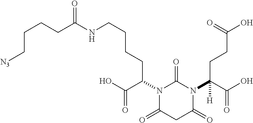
C(CCCC(N1C(=O)N(C(C(=O)O)(CCC(O)=O)[H])C(=O)CC1=O)C(O)=O)NC(CCCC[N3])=O
